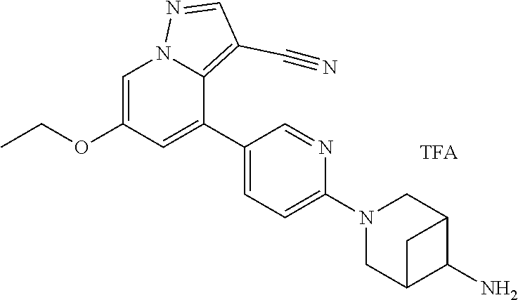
C1=C(OCC)C=C(C2=CC=C(N3CC4C(N)C(C3)C4)N=C2)C2=C(C#N)C=NN12
